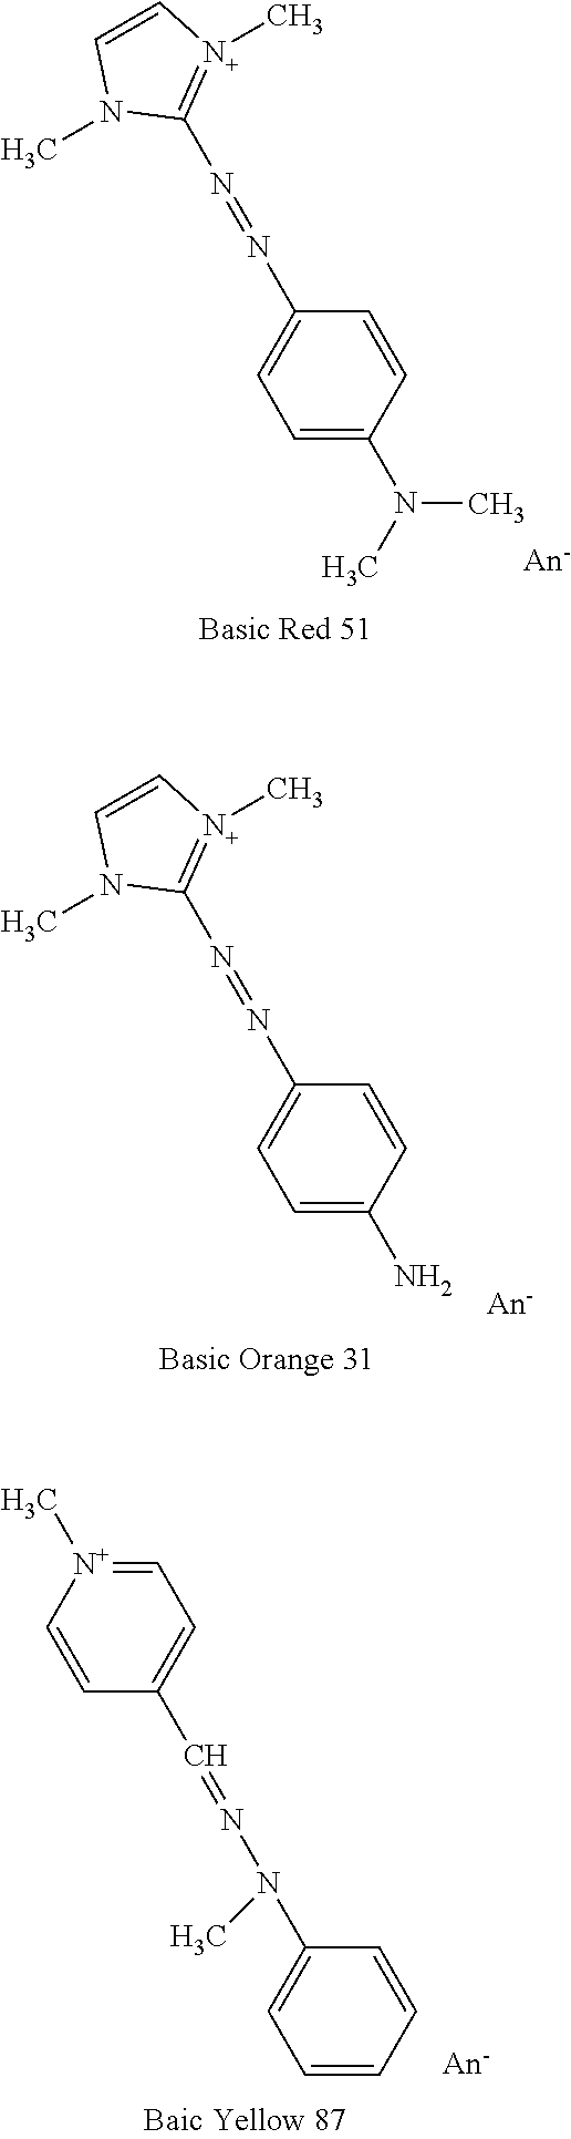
CN1=C(N=NC2=CC=C(N(C)C)C=C2)N(C)C=C1.CN1=C(N=NC2=CC=C(N)C=C2)N(C)C=C1.C1=[N+](C)C=CC(C=NN(C2=CC=CC=C2)C)=C1
